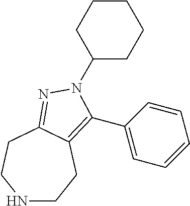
C1(N2C(C3=CC=CC=C3)=C3CCNCCC3=N2)CCCCC1
